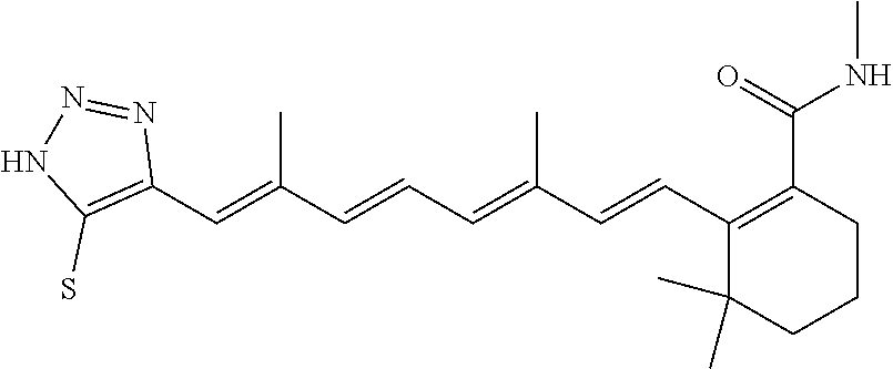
C1(C=C(C=CC=C(C=CC2=C(C(=O)NC)CCCC2(C)C)C)C)=C(S)NN=N1
